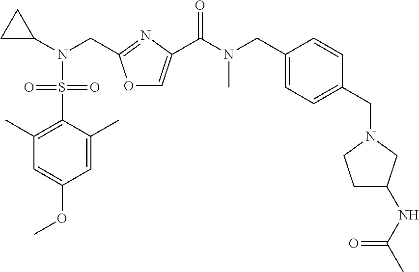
O1C=C(C(N(C)CC2=CC=C(CN3CCC(NC(C)=O)C3)C=C2)=O)N=C1CN(C1CC1)S(C1=C(C)C=C(OC)C=C1C)(=O)=O
